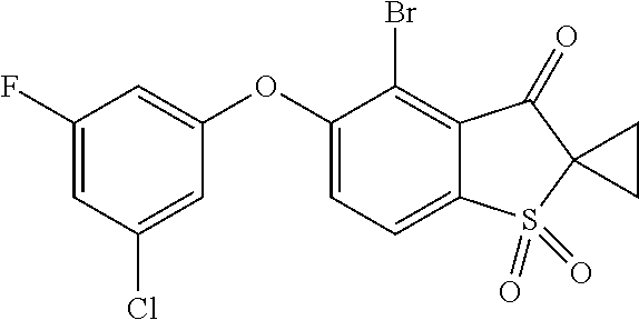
O(C1=CC(F)=CC(Cl)=C1)C1=CC=C2C(=C1Br)C(=O)C1(S2(=O)=O)CC1
